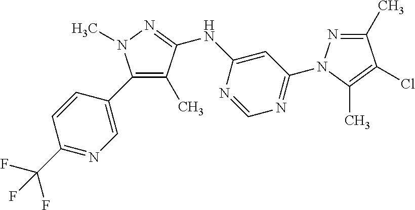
C1(C2=CN=C(C(F)(F)F)C=C2)=C(C)C(NC2=CC(N3N=C(C)C(Cl)=C3C)=NC=N2)=NN1C
